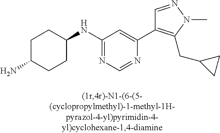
C1C(N)CCC(NC2=NC=NC(C3=C(CC4CC4)N(C)N=C3)=C2)C1
